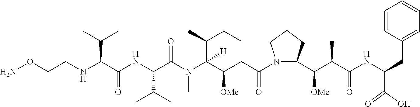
C(C(C(N(C(C(NC(C(NCCON)C(C)C)=O)C(C)C)=O)C)(C(CC)C)[H])[OMe])C(N1C(C(C(C(NC(C(=O)O)CC2=CC=CC=C2)=O)C)[OMe])CCC1)=O
